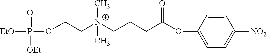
[EtO]P(=O)([OEt])OCC[N+](CCCC(OC1=CC=C([NO2])C=C1)=O)(C)C
